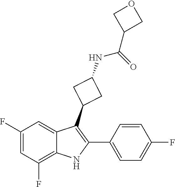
C1(F)=CC(F)=C2C(=C1)C(C1CC(NC(=O)C3COC3)C1)=C(C1=CC=C(F)C=C1)N2
